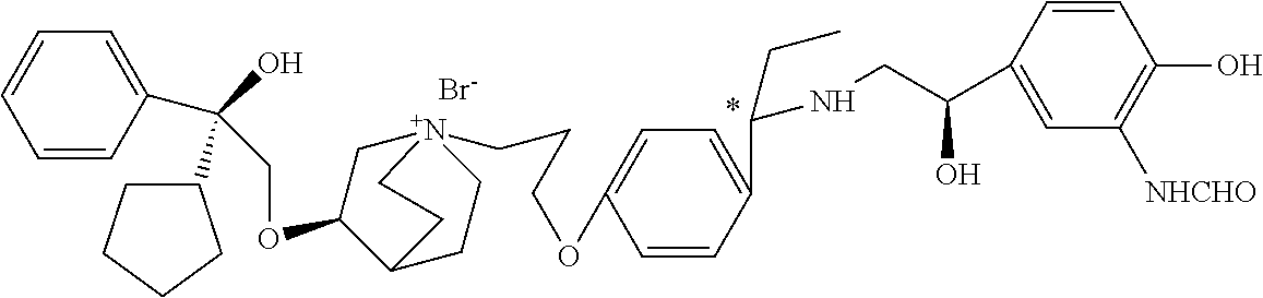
[Br-].C(OC1C[N+]2(CCCOC3=CC=C(C(CC)NCC(C4=CC([NHCHO])=C(O)C=C4)O)C=C3)CCC1CC2)C(O)(C1CCCC1)C1=CC=CC=C1
